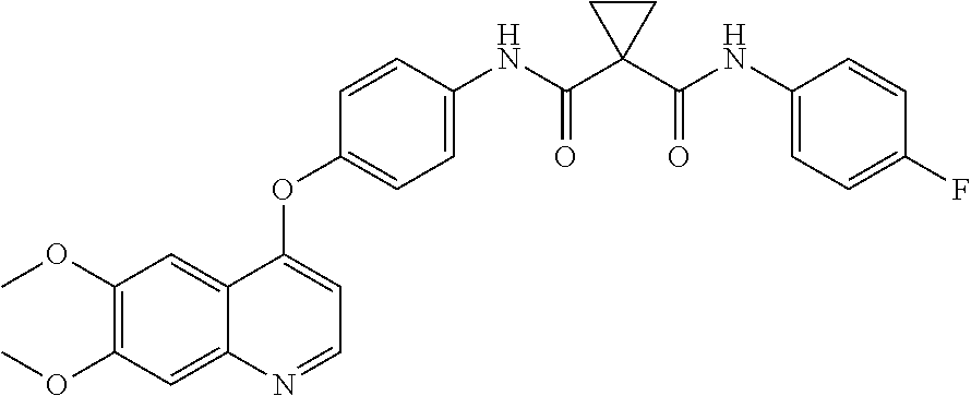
C12=CC(OC)=C(OC)C=C1C(OC1=CC=C(NC(C3(C(NC4=CC=C(F)C=C4)=O)CC3)=O)C=C1)=CC=N2
